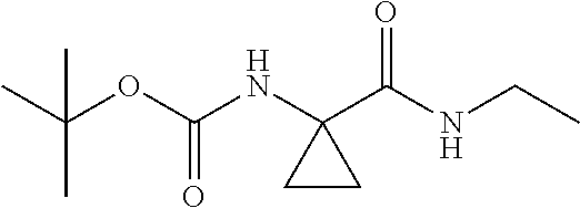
C(OC(NC1(C(NCC)=O)CC1)=O)(C)(C)C
